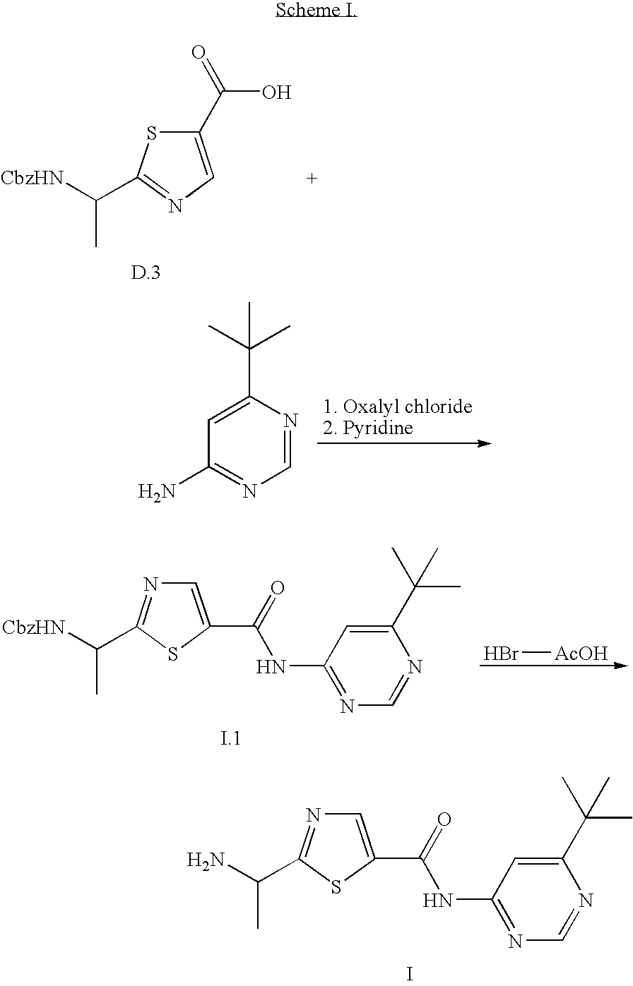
C1(C(=O)O)=CN=C(C(C)[CbzHN])S1.C1=NC(C(C)(C)C)=CC(N)=N1.Br[AcOH].C1(C(C)(C)C)=CC(NC(=O)C2=CN=C(C([CbzHN])C)S2)=NC=N1.C1(C(C)(C)C)=CC(NC(=O)C2=CN=C(C(N)C)S2)=NC=N1.I
